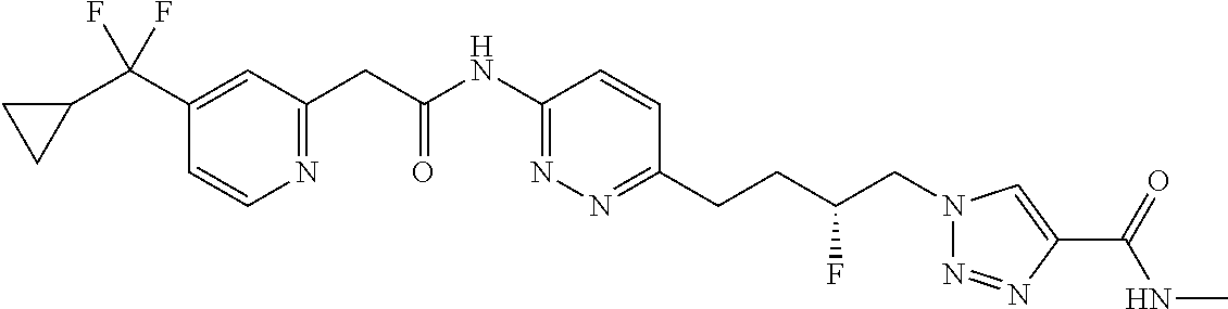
C(C1=CC(CC(NC2=NN=C(CCC(CN3N=NC(C(=O)NC)=C3)F)C=C2)=O)=NC=C1)(C1CC1)(F)F
